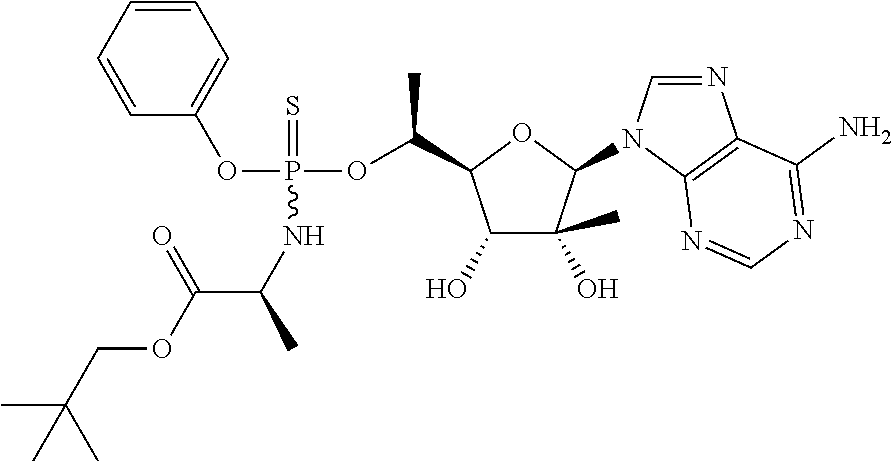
C1(O)C(C)(O)C(N2C=NC3=C2N=CN=C3N)OC1C(OP(OC1=CC=CC=C1)(=S)NC(C)C(OCC(C)(C)C)=O)C
